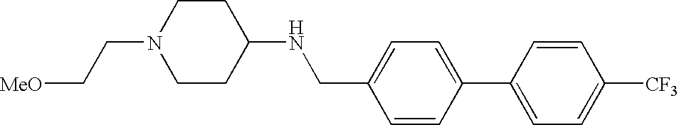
C1=C(CNC2CCN(CC[MeO])CC2)C=CC(C2=CC=C([CF3])C=C2)=C1
